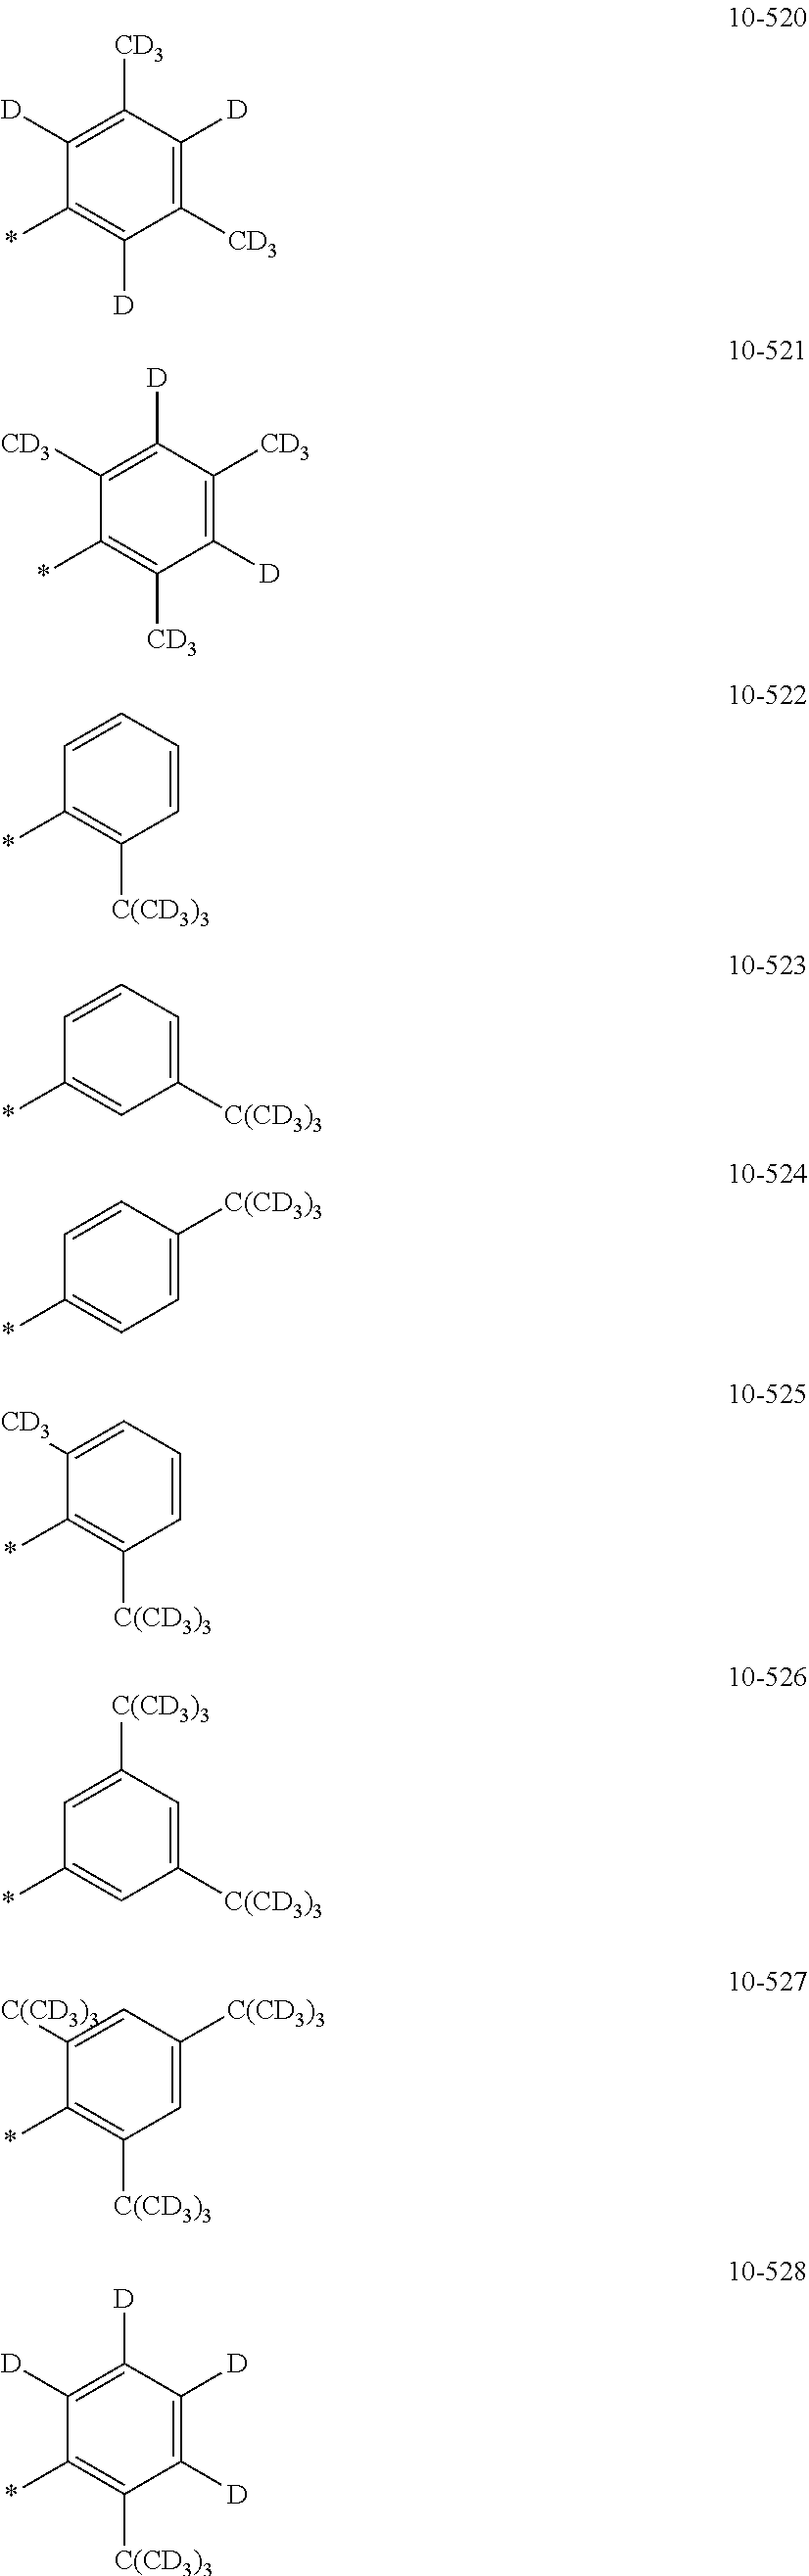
C1([D])=C([CD3])C([D])=C([CD3])C([D])=C1*.C1([CD3])=C([D])C([CD3])=C([D])C([CD3])=C1*.C1=CC=CC([C(CD3)3])=C1*.C1=CC=C([C(CD3)3])C=C1*.C1=CC([C(CD3)3])=CC=C1*.C1([CD3])=CC=CC([C(CD3)3])=C1*.C1=C([C(CD3)3])C=C([C(CD3)3])C=C1*.C1([C(CD3)3])=CC([C(CD3)3])=CC([C(CD3)3])=C1*.C1([D])=C([D])C([D])=C([D])C([C(CD3)3])=C1*
